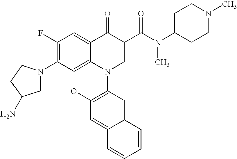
C1(F)=C(N2CC(N)CC2)C2=C3C(=C1)C(=O)C(C(N(C1CCN(C)CC1)C)=O)=CN3C1=C(O2)C=C2C(=C1)C=CC=C2
